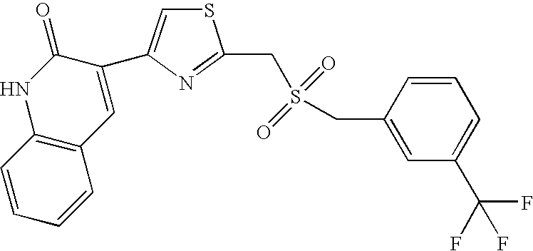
S(=O)(=O)(CC1=NC(C2=CC3=C(NC2=O)C=CC=C3)=CS1)CC1=CC(C(F)(F)F)=CC=C1
